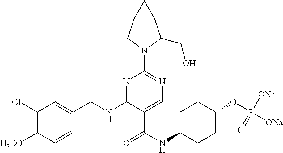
C1(Cl)=C([H3CO])C=CC(CNC2=NC(N3C(CO)C4C(C3)C4)=NC=C2C(NC2CCC(OP([ONa])([ONa])=O)CC2)=O)=C1
